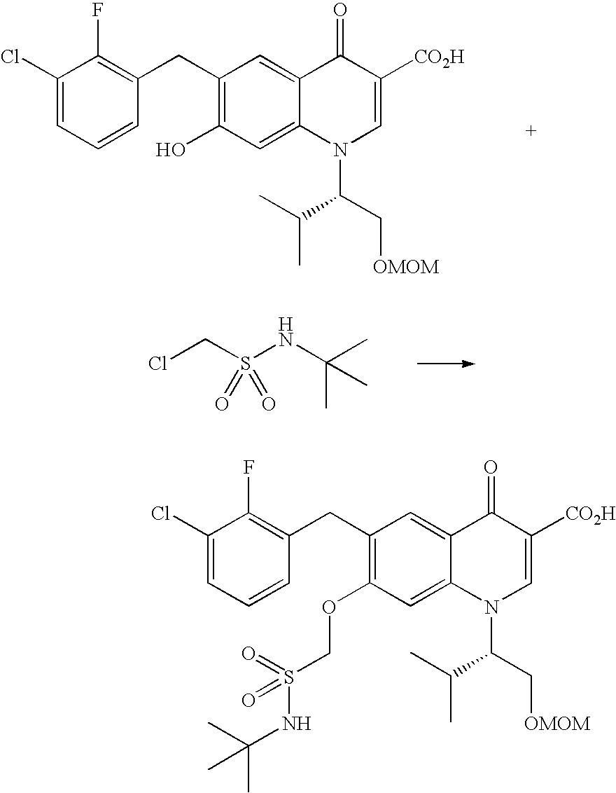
C1(CC2=C(F)C(Cl)=CC=C2)=C(O)C=C2C(=C1)C(=O)C([CO2H])=CN2C(C[OMOM])C(C)C.ClCS(NC(C)(C)C)(=O)=O.C1(CC2=C(F)C(Cl)=CC=C2)=C(OCS(NC(C)(C)C)(=O)=O)C=C2C(=C1)C(=O)C([CO2H])=CN2C(C[OMOM])C(C)C
